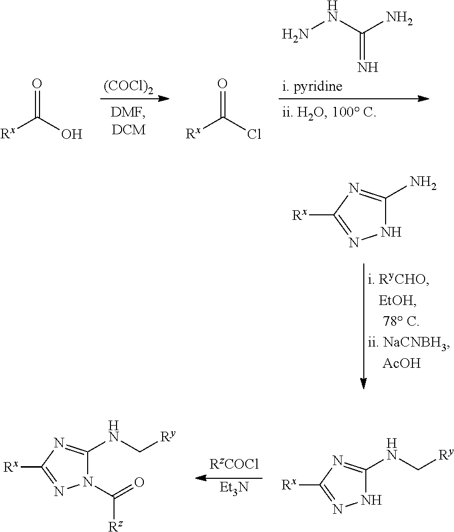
N1C(N)=NC([Rx])=N1.[Et3N].N1(C(=O)[Rz])C(NC[Ry])=NC([Rx])=N1.N1C(NC[Ry])=NC([Rx])=N1.[(COCl)2].NNC(N)=N.[i. pyridine].[Rx]C(O)=O.[Rx]C(Cl)=O
